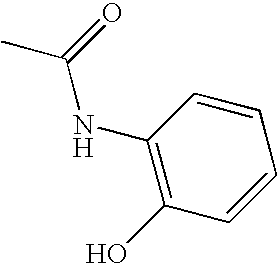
CC(=O)NC1=C(O)C=CC=C1
